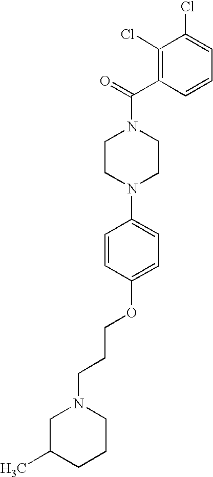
C1CN(C2=CC=C(OCCCN3CC(C)CCC3)C=C2)CCN1C(=O)C1=C(Cl)C(Cl)=CC=C1
